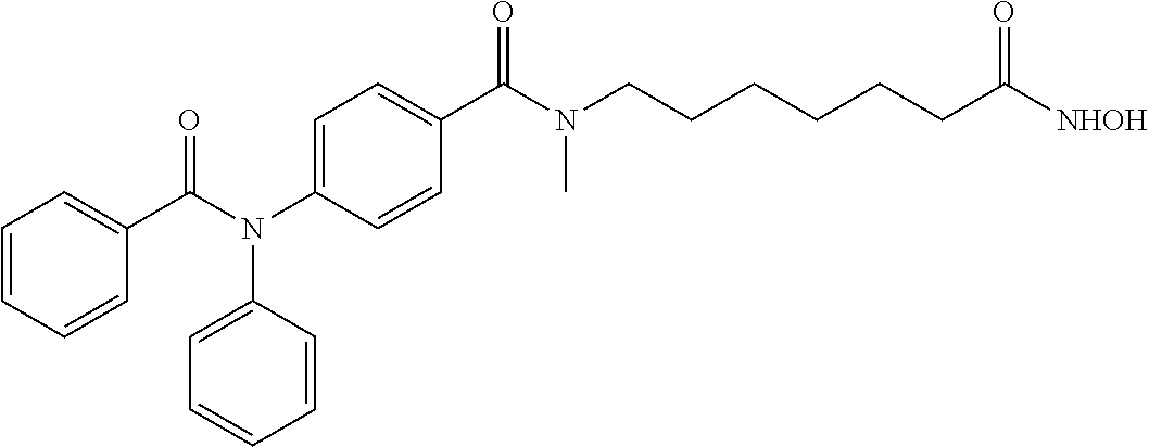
C1(C(=O)N(C2=CC=C(C(N(CCCCCCC(=O)[NHOH])C)=O)C=C2)C2=CC=CC=C2)=CC=CC=C1
